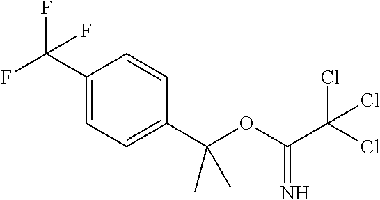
C1(C(F)(F)F)=CC=C(C(OC(C(Cl)(Cl)Cl)=N)(C)C)C=C1
